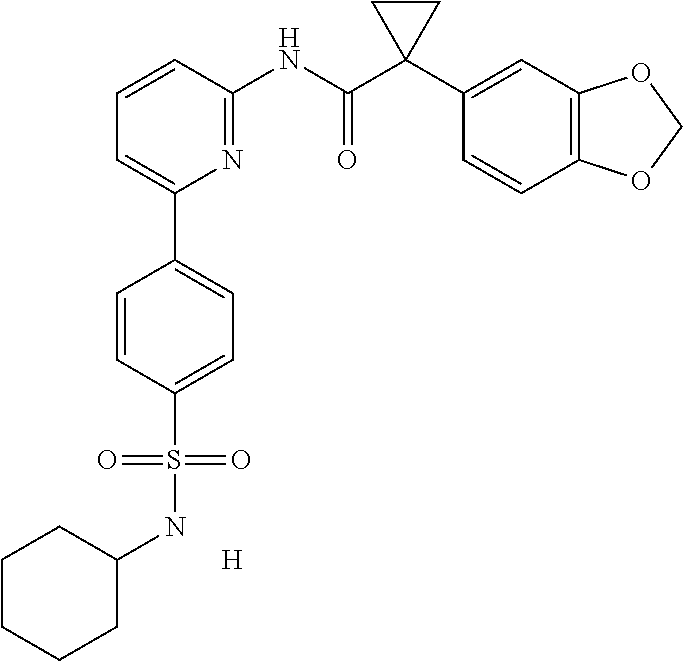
C1=CC(NC(C2(C3=CC4=C(C=C3)OCO4)CC2)=O)=NC(C2=CC=C(S(NC3CCCCC3)(=O)=O)C=C2)=C1.[H]
